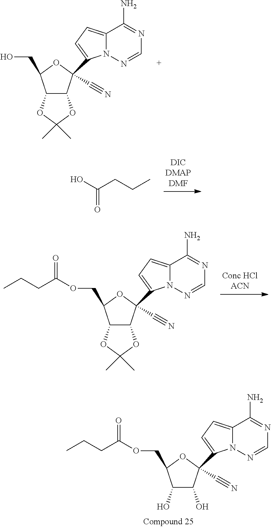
C12=CC=C(C3(C#N)C4C(C(CO)O3)OC(C)(C)O4)N1N=CN=C2N.OC(CCC)=O.C12=CC=C(C3(C#N)C4C(C(COC(=O)CCC)O3)OC(C)(C)O4)N1N=CN=C2N.C12=CC=C(C3(C#N)C(O)C(O)C(COC(CCC)=O)O3)N1N=CN=C2N
